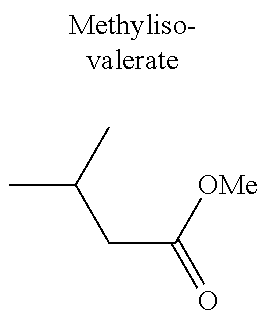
C(CC(=O)[OMe])(C)C
